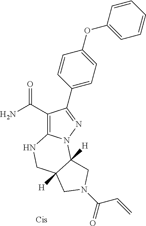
C1(C(=O)N)=C2N(N=C1C1=CC=C(OC3=CC=CC=C3)C=C1)C1([H])C([H])(CN2)CN(C(=O)C=C)C1
